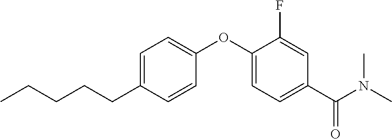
C1=C(CCCCC)C=CC(OC2=CC=C(C(N(C)C)=O)C=C2F)=C1
